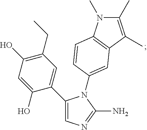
C1(C2=CN=C(N)N2C2=CC3=C(N(C)C(C)=C3C)C=C2)=CC(CC)=C(O)C=C1O
